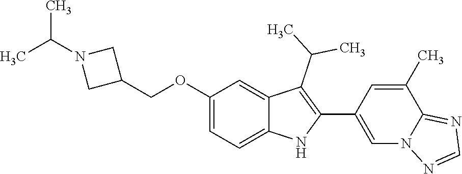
C(OC1=CC=C2C(=C1)C(C(C)C)=C(C1=CN3C(=NC=N3)C(C)=C1)N2)C1CN(C(C)C)C1
